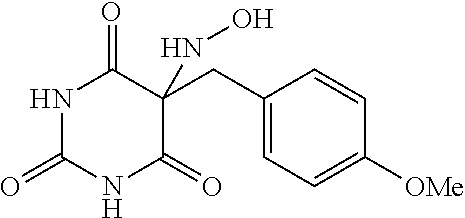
C1(=O)NC(=O)NC(=O)C1(CC1=CC=C([OMe])C=C1)NO
